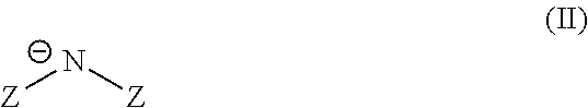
[Z][N-][Z]
